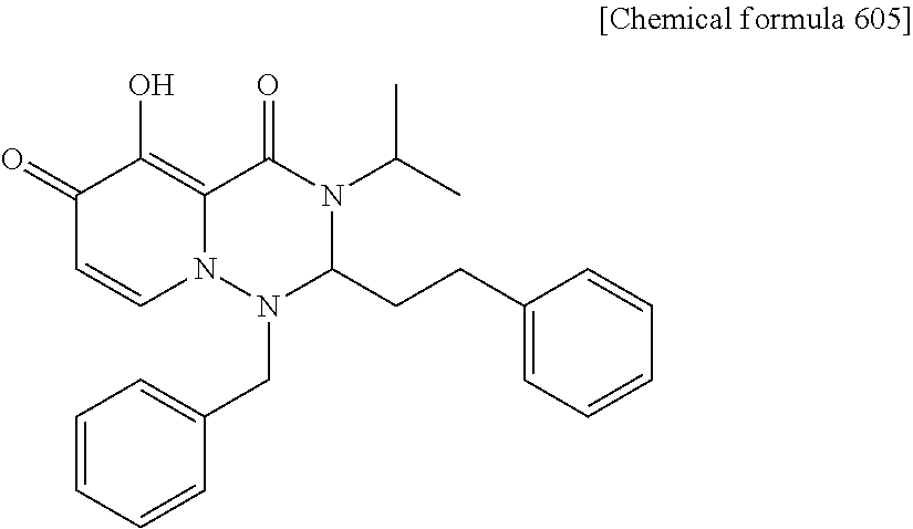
C1(=O)C=CN2C(=C1O)C(=O)N(C(C)C)C(CCC1=CC=CC=C1)N2CC1=CC=CC=C1
